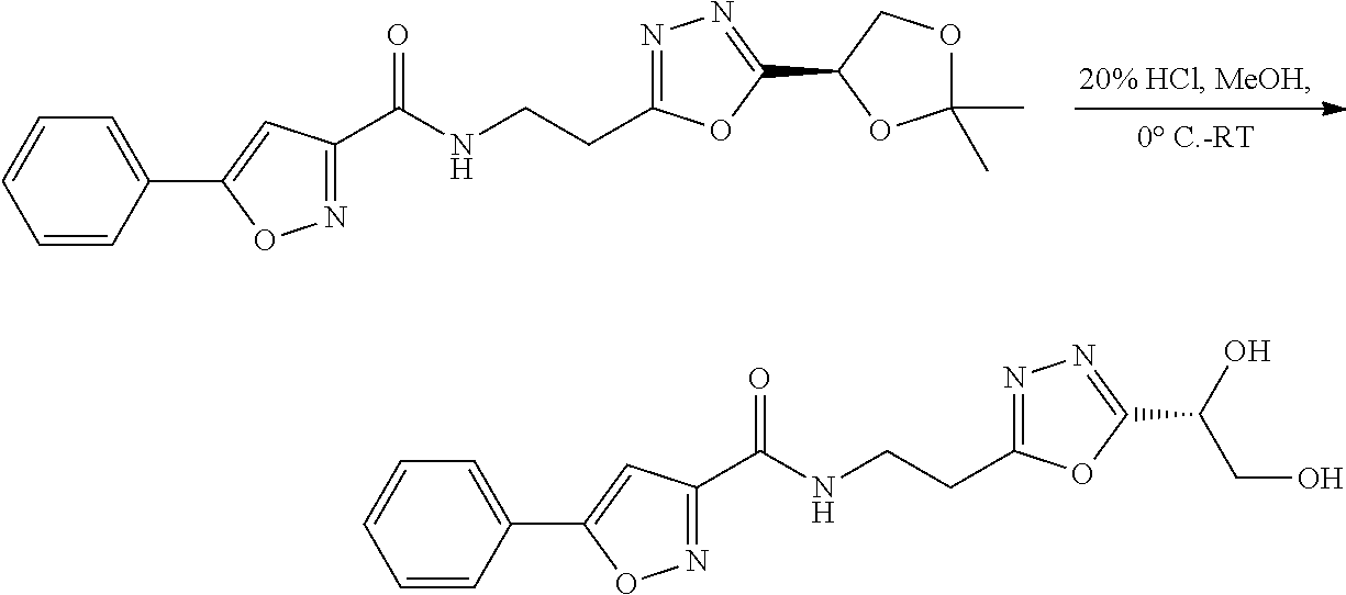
N1=C(C(NCCC2=NN=C(C(O)CO)O2)=O)C=C(C2=CC=CC=C2)O1.N1=C(C(NCCC2=NN=C(C3OC(C)(C)OC3)O2)=O)C=C(C2=CC=CC=C2)O1
